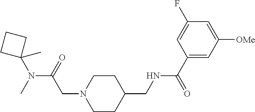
C1(N(C)C(=O)CN2CCC(CNC(C3=CC([OMe])=CC(F)=C3)=O)CC2)(C)CCC1
